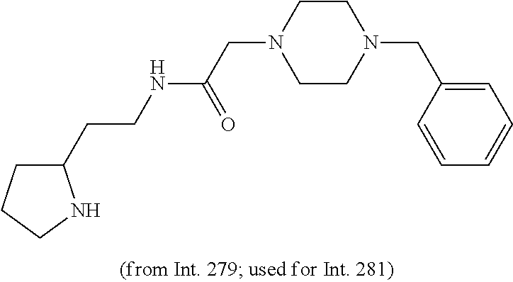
C1(CCNC(CN2CCN(CC3=CC=CC=C3)CC2)=O)CCCN1
